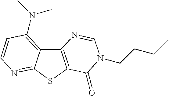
C12=C(SC3=NC=CC(N(C)C)=C13)C(=O)N(CCCC)C=N2
